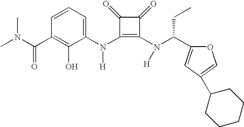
C(C1=C(O)C(N(C2=C(N(C(C3=CC(C4CCCCC4)=CO3)CC)[H])C(=O)C2=O)[H])=CC=C1)(=O)N(C)C
